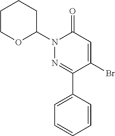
C1(C2=NN(C3OCCCC3)C(=O)C=C2Br)=CC=CC=C1
